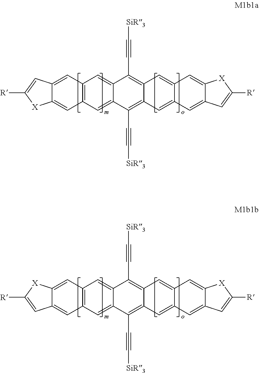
C12=C(C=C3C(=C1)C(C#C[SiR3])=C1C(=C3C#C[SiR3])C=C3C(=C1)C=C1C(=C3)C=C([R])[X]1)C=C1C(=C2)C=C([R])[X]1.C12=C(C=C3C(=C1)C(C#C[SiR3])=C1C(=C3C#C[SiR3])C=C3C(=C1)C=C1C(=C3)C=C([R])[X]1)C=C1C(=C2)[X]C([R])=C1
